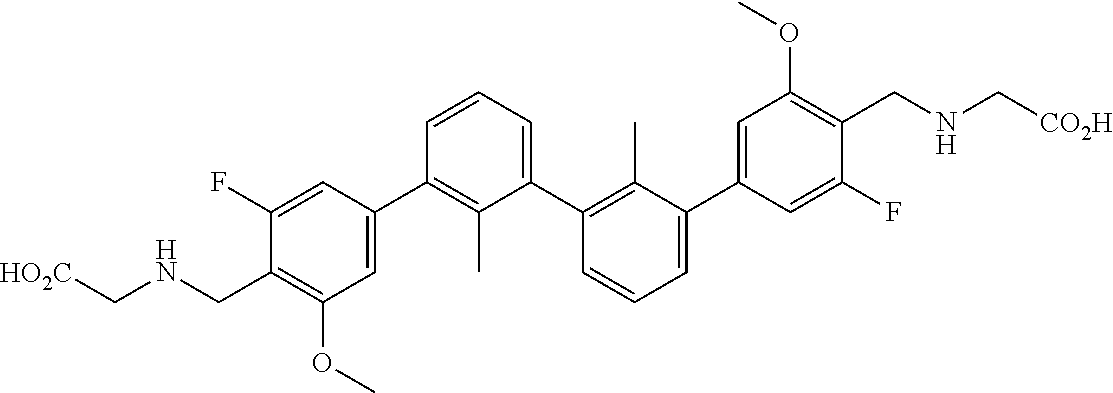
C1(C2=CC(OC)=C(CNC[HO2C])C(F)=C2)=C(C)C(C2=C(C)C(C3=CC(OC)=C(CNC[CO2H])C(F)=C3)=CC=C2)=CC=C1
